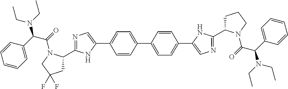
C1(C2=NC=C(C3=CC=C(C4=CC=C(C5=CN=C(C6CCCN6C(C(N(CC)CC)C6=CC=CC=C6)=O)N5)C=C4)C=C3)N2)CC(F)(F)CN1C(=O)C(C1=CC=CC=C1)N(CC)CC
